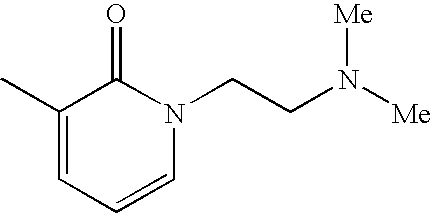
C1(C)=CC=CN(CCN([Me])[Me])C1=O
